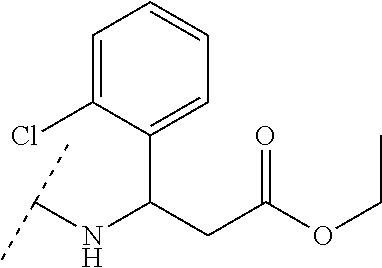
C1(C(CC(OCC)=O)NC(C)C)=CC=CC=C1Cl
